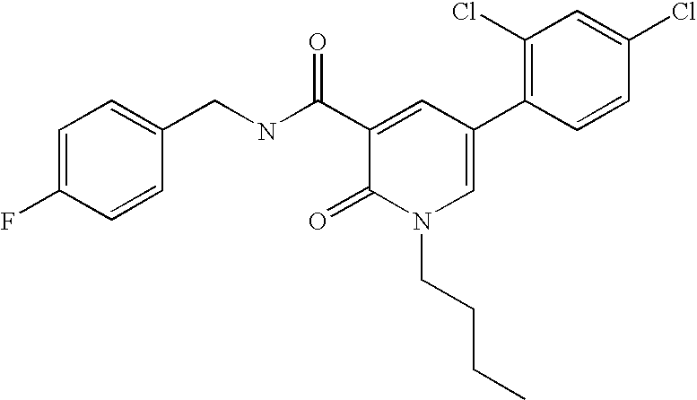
C1(CNC(C2=CC(C3=C(Cl)C=C(Cl)C=C3)=CN(CCCC)C2=O)=O)=CC=C(F)C=C1
